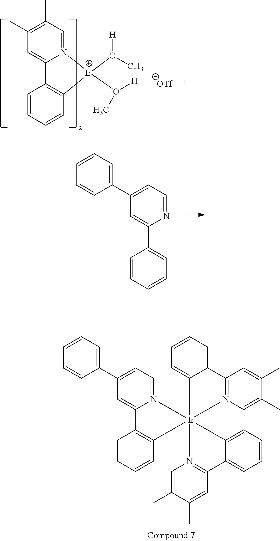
C1=CC=C(C2=CC=NC(C3=CC=CC=C3)=C2)C=C1.[Ir]1(O(C)[H])(O([H])C)N2=CC(C)=C(C)C=C2C2=C1C=CC=C2.C1(C2=CC=CC=C2)=CC=N2C(=C1)C1=C(C=CC=C1)[Ir]213(C2=CC=CC=C2C2=N1C=C(C)C(C)=C2)N1=C(C=C(C)C(C)=C1)C1=CC=CC=C13
